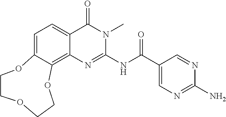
C1=C2C(=C3C(=C1)C(=O)N(C)C(NC(C1=CN=C(N)N=C1)=O)=N3)OCCOCCO2
